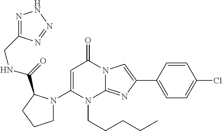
C1(N2CCCC2C(=O)NCC2=NNN=N2)=CC(=O)N2C(=NC(C3=CC=C(Cl)C=C3)=C2)N1CCCCC
